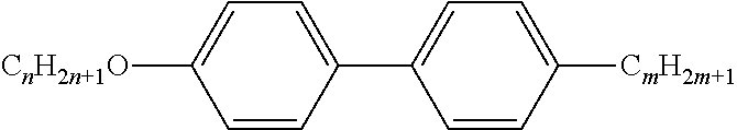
C1=CC(C2=CC=C([CmH2m+1])C=C2)=CC=C1[CnH2n+1O]
